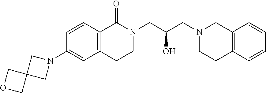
C1(N2CC3(C2)COC3)=CC2=C(C=C1)C(=O)N(CC(CN1CCC3=C(C1)C=CC=C3)O)CC2
